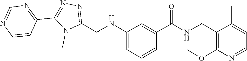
C1=CN=CN=C1C1=NN=C(CNC2=CC=CC(C(=O)NCC3=C(OC)N=CC=C3C)=C2)N1C
